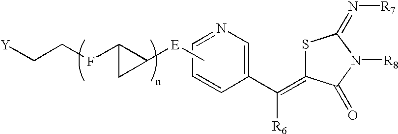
C1=NC=C(C(=C2SC(=N[R7])N([R8])C2=O)[R6])C=C1.C[E]C1C(FCC[Y])C1
